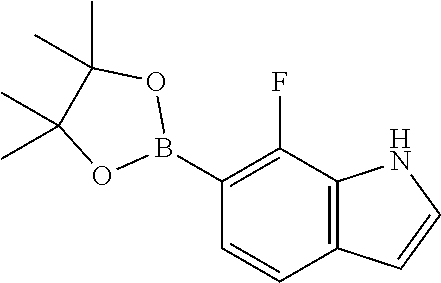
C1(B2OC(C)(C)C(C)(C)O2)=C(F)C2=C(C=C1)C=CN2
